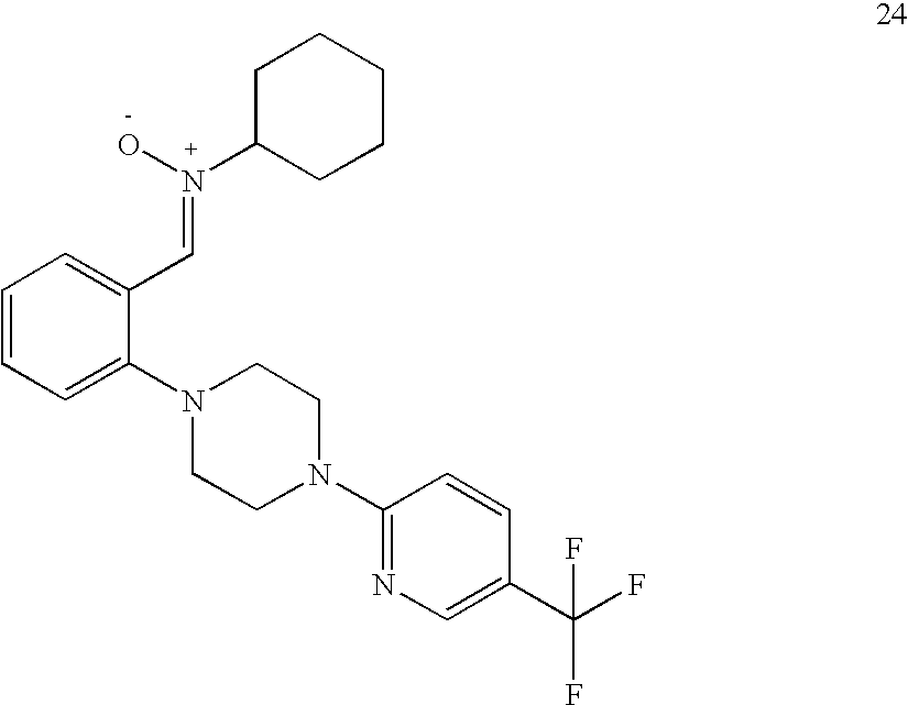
C1=CC=C(N2CCN(C3=NC=C(C(F)(F)F)C=C3)CC2)C(C=N(C2CCCCC2)O)=C1
